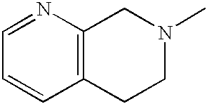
C1=CC2=C(N=C1)CN(C)CC2
